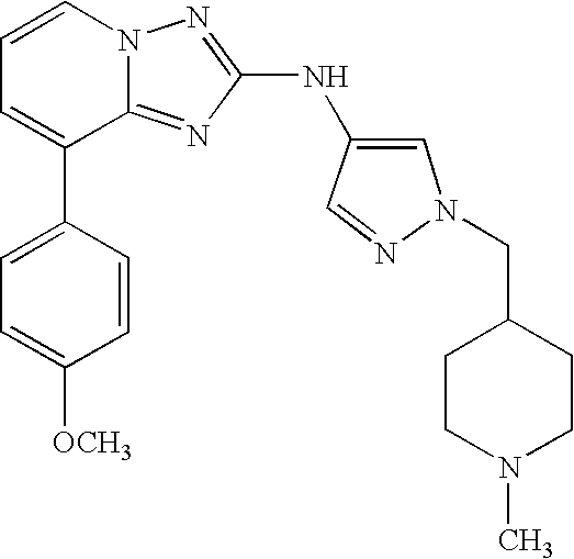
C1=CN2C(=NC(NC3=CN(CC4CCN(C)CC4)N=C3)=N2)C(C2=CC=C([OCH3])C=C2)=C1
